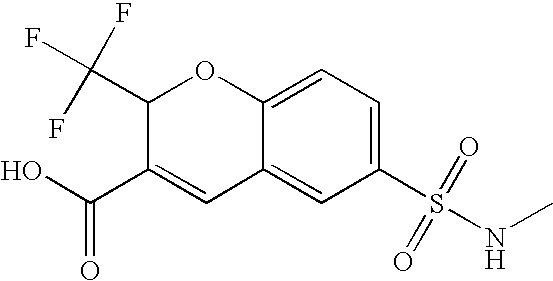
C1(C(F)(F)F)C(C(O)=O)=CC2=CC(S(NC)(=O)=O)=CC=C2O1
